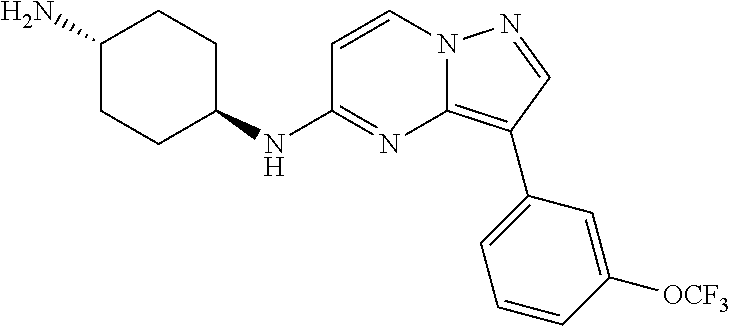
C1CC(N)CCC1NC1=NC2=C(C3=CC=CC([OCF3])=C3)C=NN2C=C1
